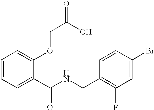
C1=CC=C(C(NCC2=C(F)C=C(Br)C=C2)=O)C(OCC(=O)O)=C1
